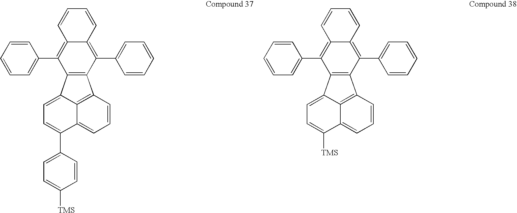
C1=CC=C(C2=C3C(=C(C4=CC=CC=C4)C4=C2C2=CC=C(C5=CC=C([TMS])C=C5)C5=CC=CC4=C52)C=CC=C3)C=C1.C1=CC=C(C2=C3C(=C(C4=CC=CC=C4)C4=C2C2=CC=C([TMS])C5=CC=CC4=C52)C=CC=C3)C=C1
